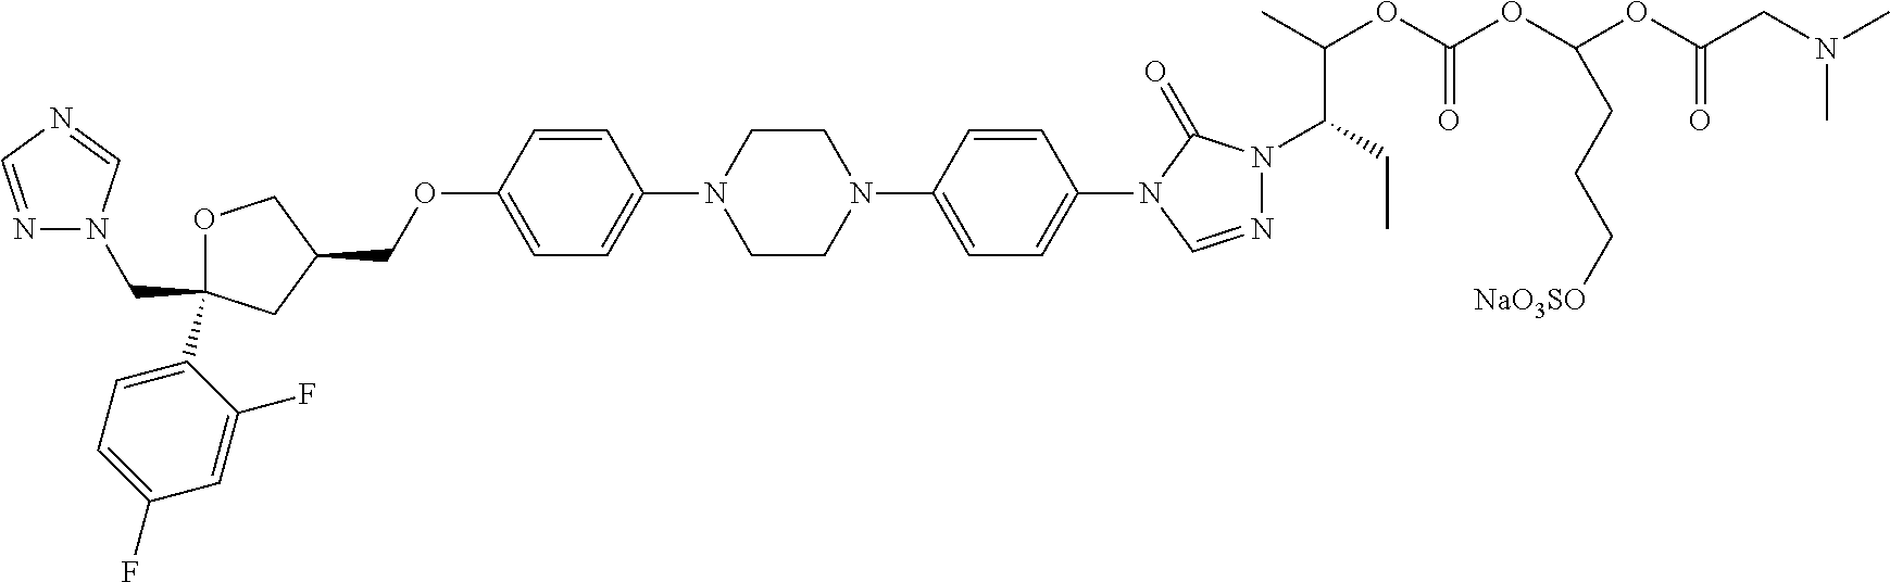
C(C1(C2=CC=C(F)C=C2F)OCC(COC2=CC=C(N3CCN(C4=CC=C(N5C=NN(C(CC)C(OC(OC(OC(CN(C)C)=O)CCC[NaO3SO])=O)C)C5=O)C=C4)CC3)C=C2)C1)N1N=CN=C1
